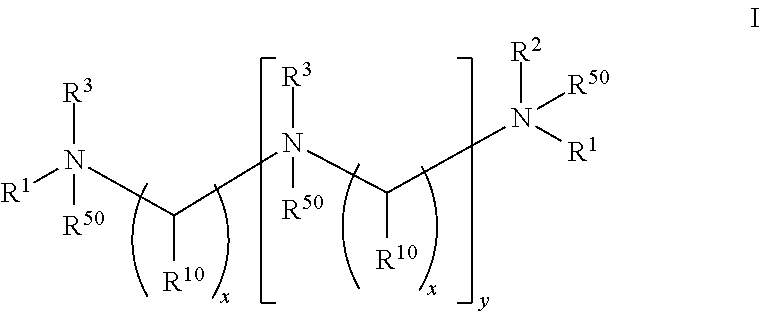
[R1]N(C(N(C(N([R1])([R2])[R50])[R10])([R50])[R3])[R10])([R50])[R3]
